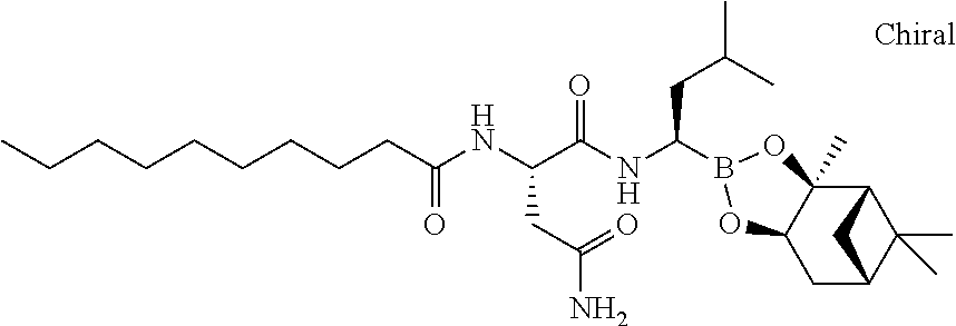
C(CC(NC(C(NC(CC(C)C)B1OC2(C)C3C(C)(C)C(CC2O1)C3)=O)CC(N)=O)=O)CCCCCCC
